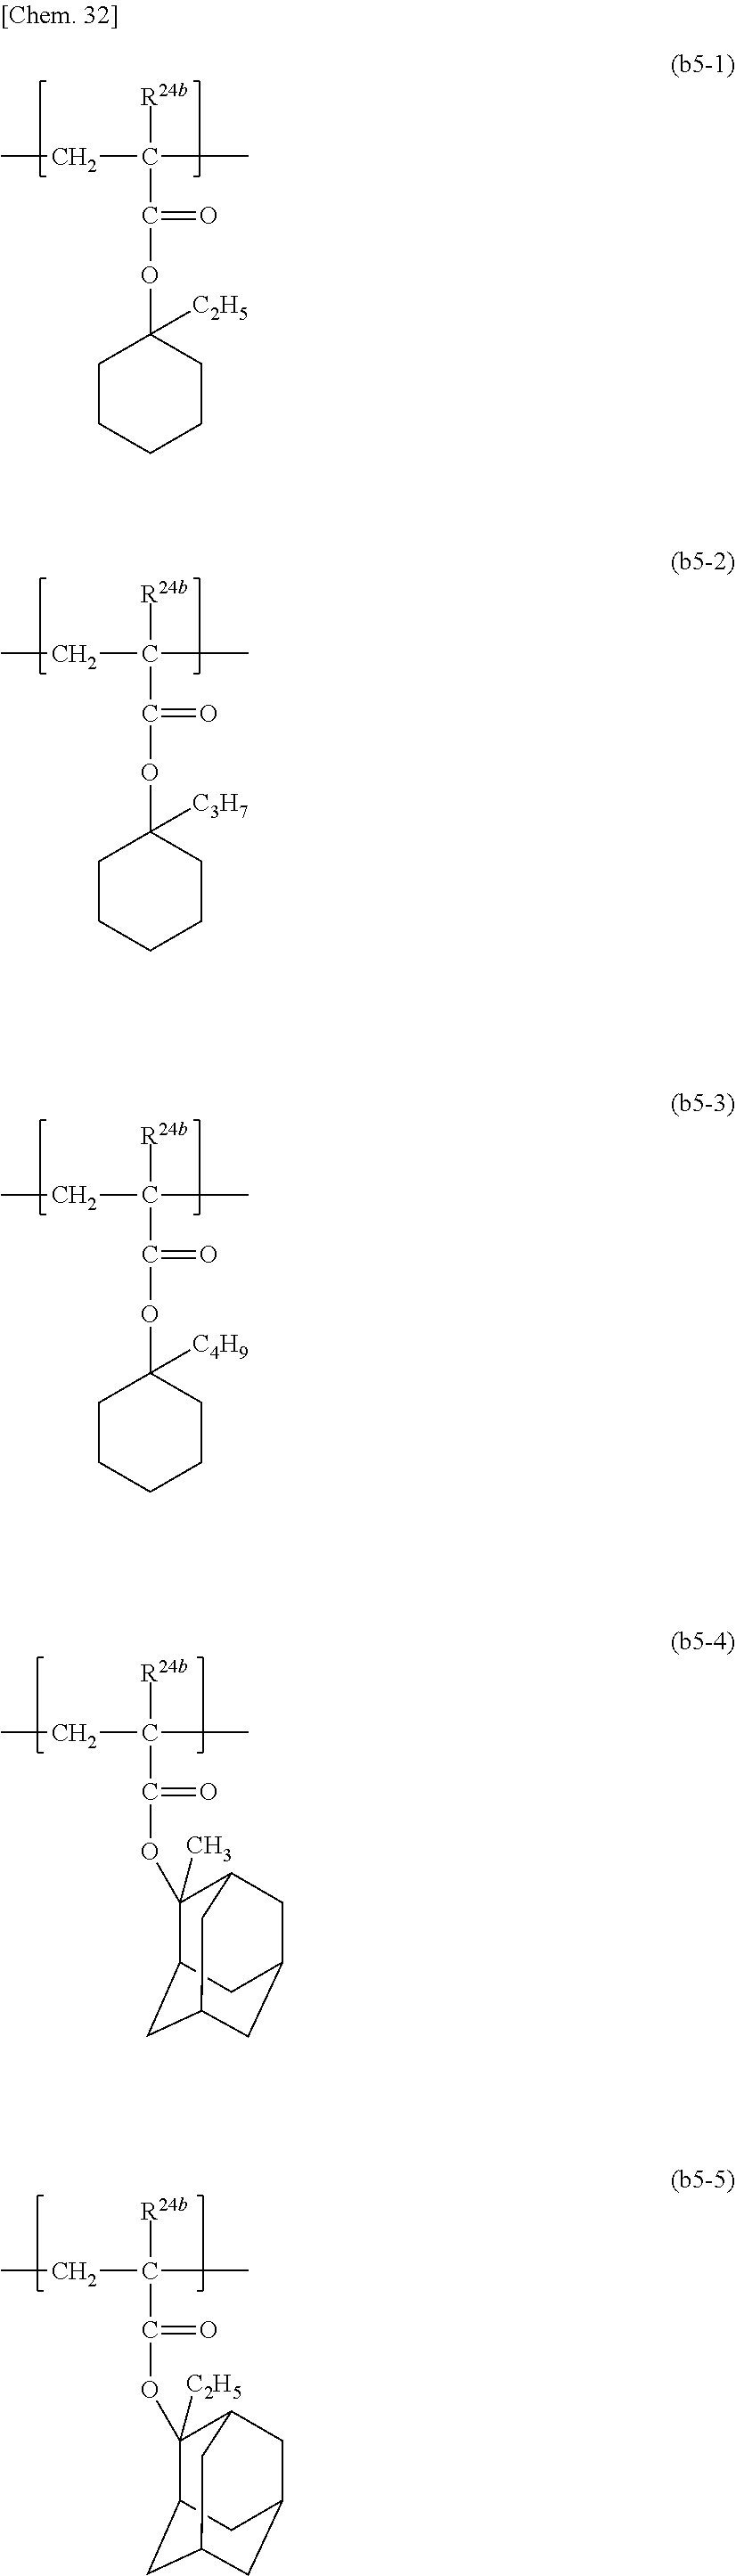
C1CCCCC1(OC(=O)C([R24b])(CC)C)[C2H5].C1CCCCC1(OC(=O)C([R24b])(CC)C)[C3H7].C1CCCCC1(OC(=O)C([R24b])(CC)C)[C4H9].O(C(=O)C([R24b])(CC)C)C1(C)C2CC3CC(CC1C3)C2.O(C(=O)C([R24b])(CC)C)C1([C2H5])C2CC3CC(CC1C3)C2
